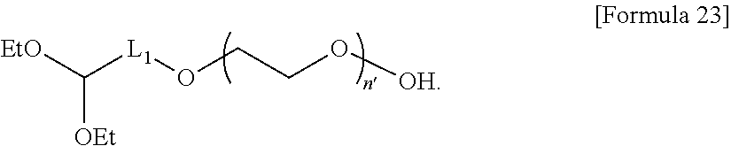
C([L1]OCCO[OH])([EtO])[OEt]
